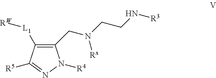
C1(CN(CCN[R3])[Rx])=C([L1][RW])C([R5])=NN1[R4]
